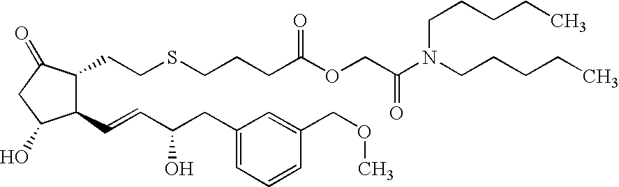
C1(C=CC(CC2=CC=CC(COC)=C2)O)C(CCSCCCC(OCC(N(CCCCC)CCCCC)=O)=O)C(=O)CC1O
